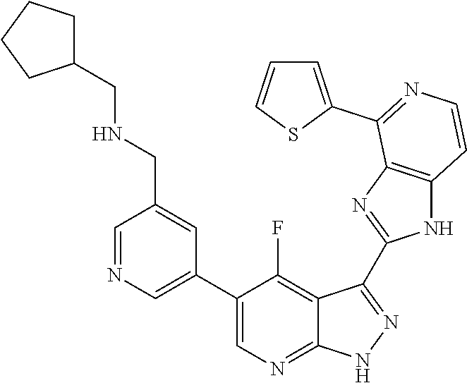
C1=NC=C(C2=CN=C3C(=C2F)C(C2=NC4=C(N2)C=CN=C4C2=CC=CS2)=N[N H]3)C=C1CNCC1CCCC1
